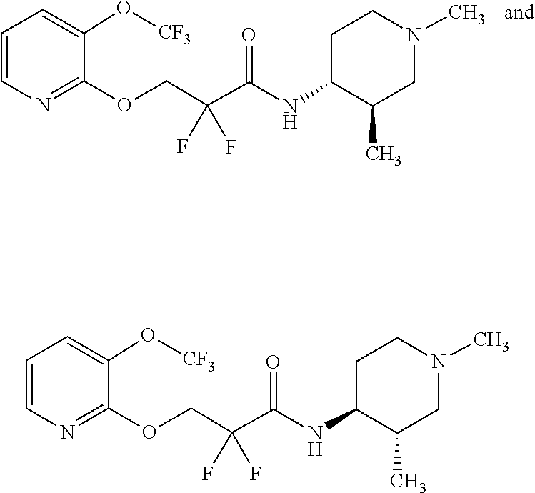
C1=C(O[CF3])C(OCC(F)(C(=O)NC2C(C)CN(C)CC2)F)=NC=C1.C1=C(O[CF3])C(OCC(F)(C(=O)NC2C(C)CN(C)CC2)F)=NC=C1
